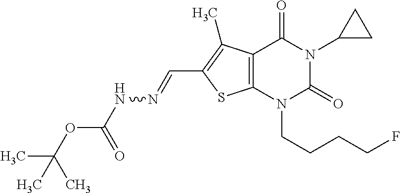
C12=C(N(CCCCF)C(=O)N(C3CC3)C1=O)SC(C=NNC(OC(C)(C)C)=O)=C2C
